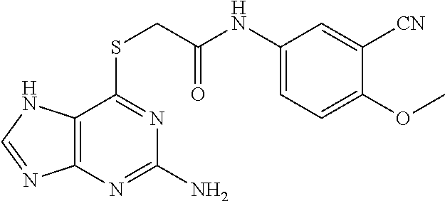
C12=C(N=C(N)N=C1SCC(NC1=CC=C(OC)C([CN])=C1)=O)N=CN2
